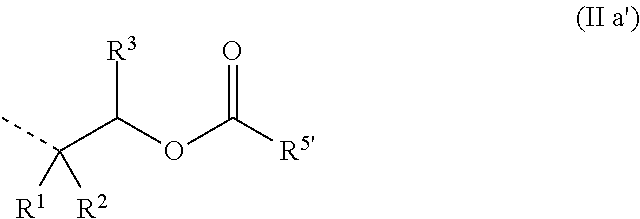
CC(C(OC([R5'])=O)[R3])([R1])[R2]
